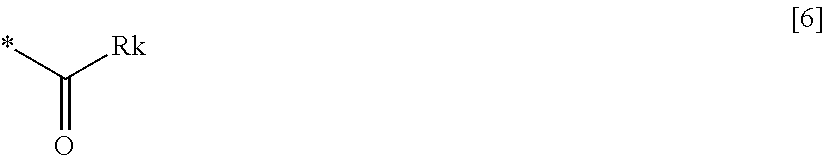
O=C(*)[Rk]
